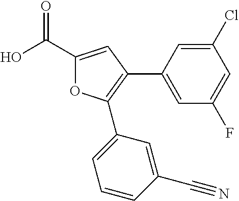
OC(C1=CC(C2=CC(F)=CC(Cl)=C2)=C(C2=CC=CC(C#N)=C2)O1)=O
